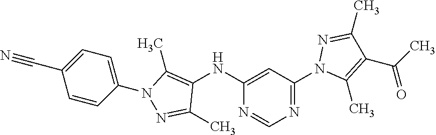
N1=C(N2C(C)=C(C(C)=O)C(C)=N2)C=C(NC2=C(C)N(C3=CC=C(C#N)C=C3)N=C2C)N=C1
